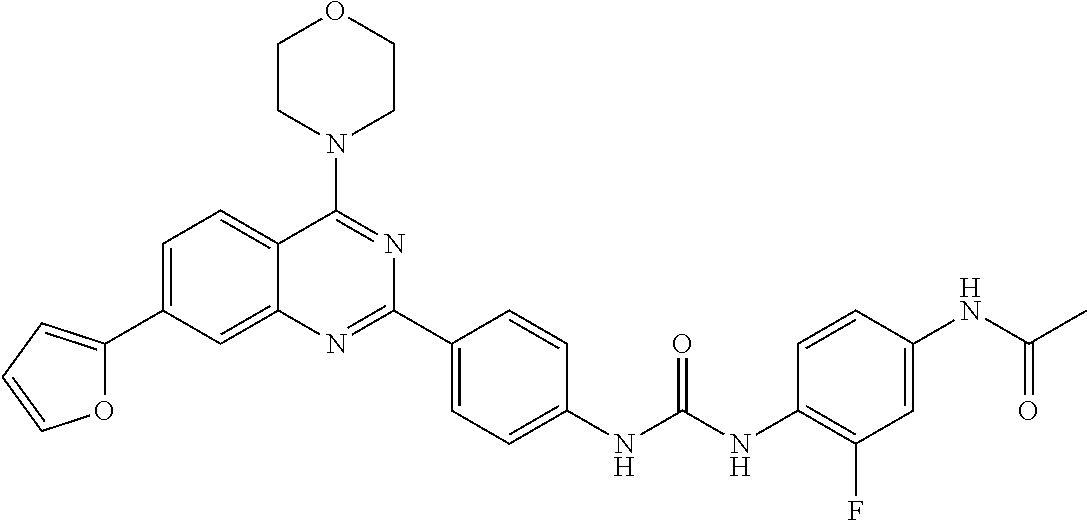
C1=C(C2=CC=CO2)C=C2C(=C1)C(N1CCOCC1)=NC(C1=CC=C(NC(NC3=C(F)C=C(NC(C)=O)C=C3)=O)C=C1)=N2
